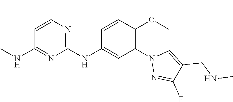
C1=C(C)N=C(NC2=CC(N3N=C(F)C(CNC)=C3)=C(OC)C=C2)N=C1NC
